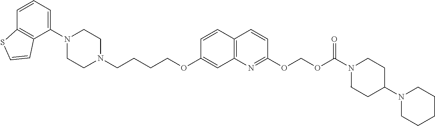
C1=CC2=C(C(N3CCN(CCCCOC4=CC5=C(C=C4)C=CC(OCOC(N4CCC(N6CCCCC6)CC4)=O)=N5)CC3)=C1)C=CS2
